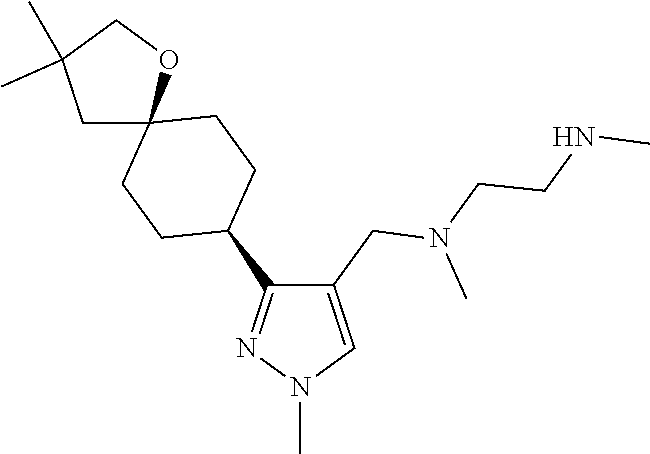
C1(C2CCC3(CC2)OCC(C)(C)C3)=NN(C)C=C1CN(C)CCNC
